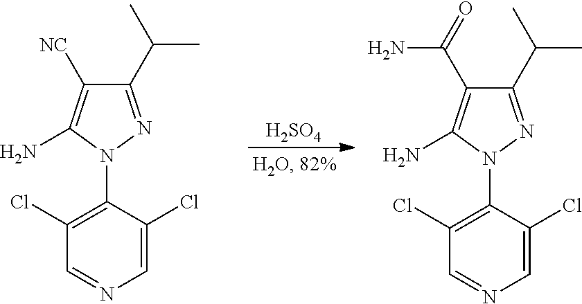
C1=C(Cl)C(N2N=C(C(C)C)C([NC])=C2N)=C(Cl)C=N1.[H2SO4].C1=C(Cl)C(N2N=C(C(C)C)C(C(=O)N)=C2N)=C(Cl)C=N1
